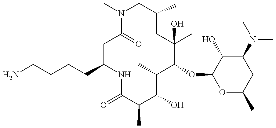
N1C(=O)C(C)C(O)C(C)C(OC2OC(C)CC(N(C)C)C2O)C(O)(C)CC(C)CN(C)C(=O)CC1CCCCN
